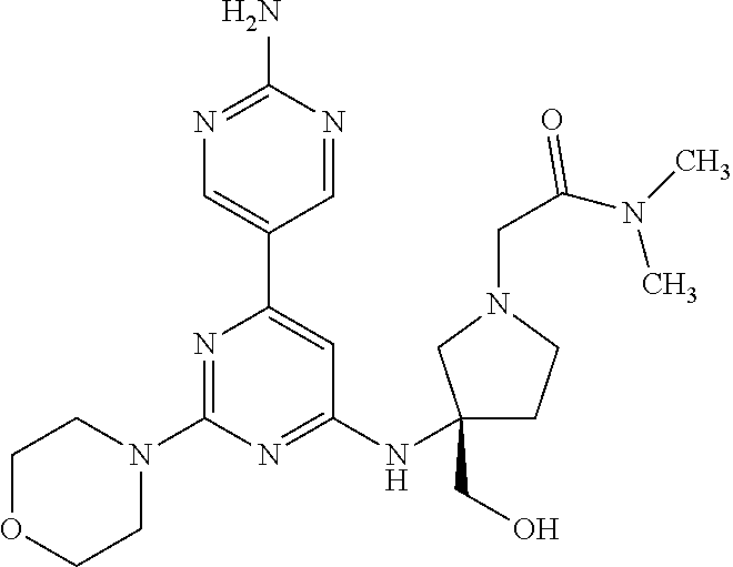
N1=C(N)N=CC(C2=CC(NC3(CO)CCN(CC(N(C)C)=O)C3)=NC(N3CCOCC3)=N2)=C1
